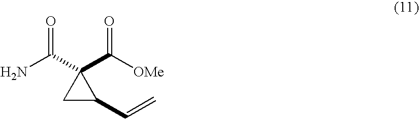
C1C(C=C)C1(C([OMe])=O)C(N)=O
